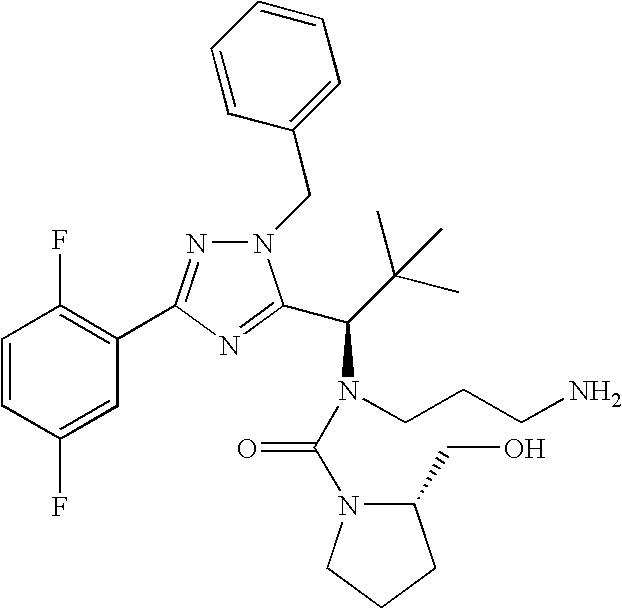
C1=CC(F)=CC(C2=NN(CC3=CC=CC=C3)C(C(N(CCCN)C(=O)N3C(CO)CCC3)C(C)(C)C)=N2)=C1F
